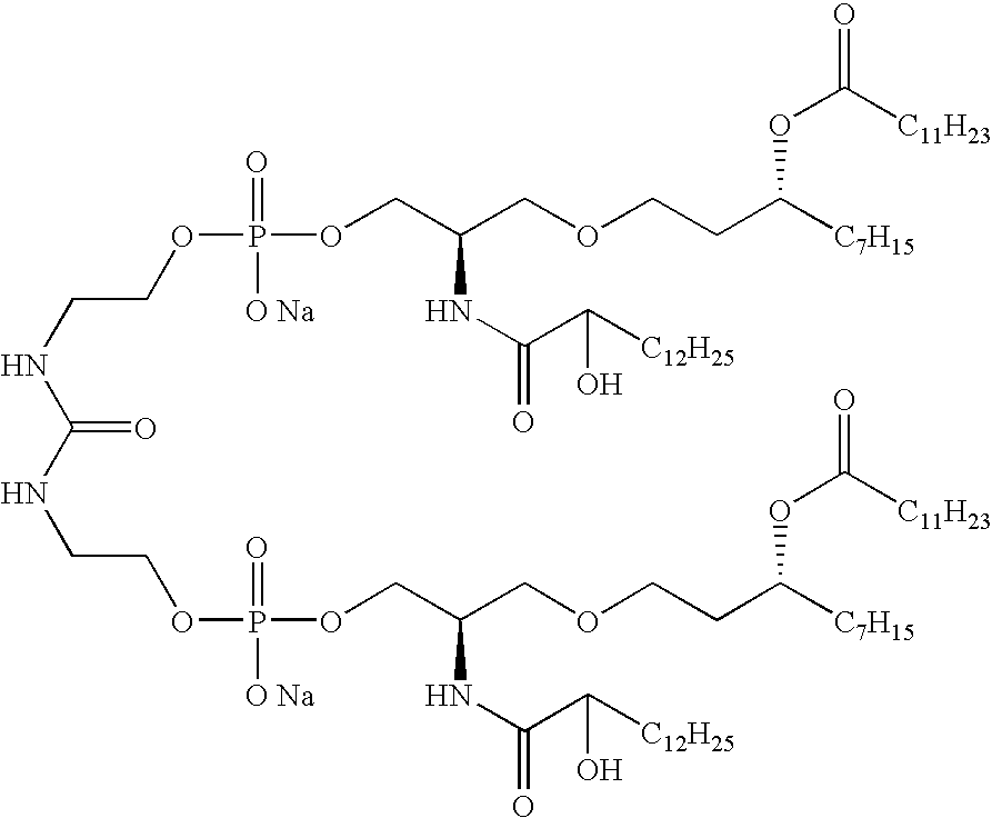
C(NC(=O)NCCOP([O Na])(=O)OCC(COCCC([C7H15])OC(=O)[C11H23])NC(C([C12H25])O)=O)COP(=O)([O Na])OCC(COCCC([C7H15])OC(=O)[C11H23])NC(=O)C([C12H25])O
